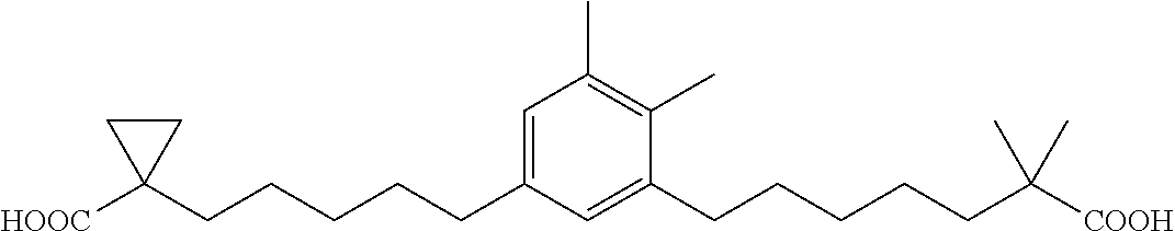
C1=C(CCCCCC2([HOOC])CC2)C=C(CCCCCC([COOH])(C)C)C(C)=C1C
